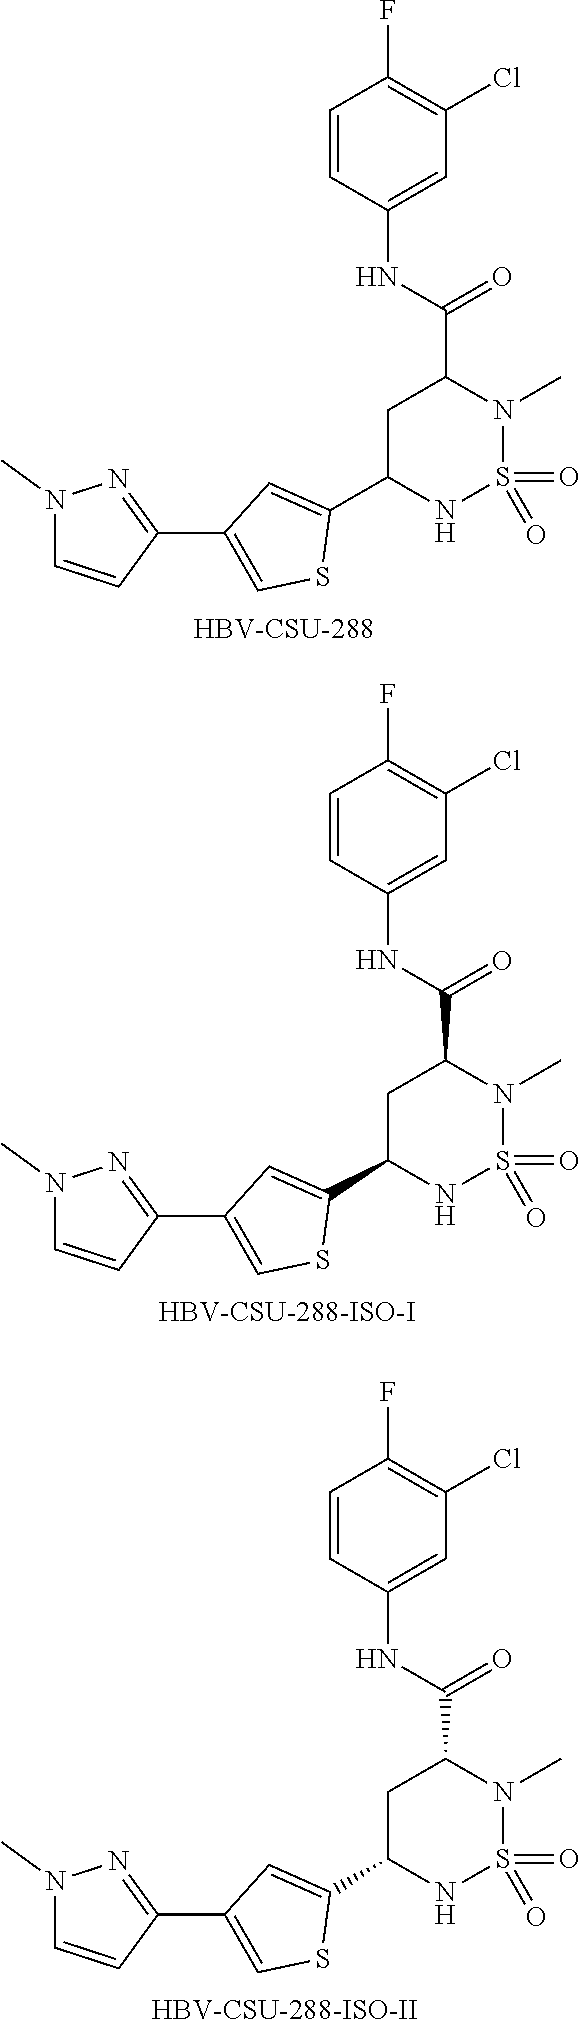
C1=CC(NC(C2CC(C3=CC(C4=NN(C)C=C4)=CS3)NS(=O)(=O)N2C)=O)=CC(Cl)=C1F.[HBV-CSU-288].C1=CC(NC(C2CC(C3=CC(C4=NN(C)C=C4)=CS3)NS(=O)(=O)N2C)=O)=CC(Cl)=C1F.[HBV-CSU-288-ISO-I].C1=CC(NC(C2CC(C3=CC(C4=NN(C)C=C4)=CS3)NS(=O)(=O)N2C)=O)=CC(Cl)=C1F.[HBV-CSU-288-ISO-II]
